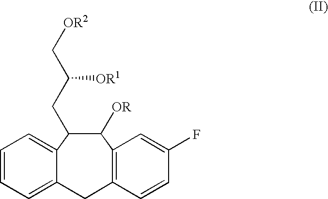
C1(CC(C[OR2])[OR1])C([OR])C2=C(CC3=CC=CC=C13)C=CC(F)=C2
